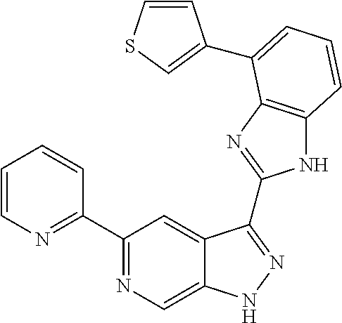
C1(C2=NC=C3C(=C2)C(C2=NC4=C(N2)C=CC=C4C2=CSC=C2)=NN3)=NC=CC=C1
